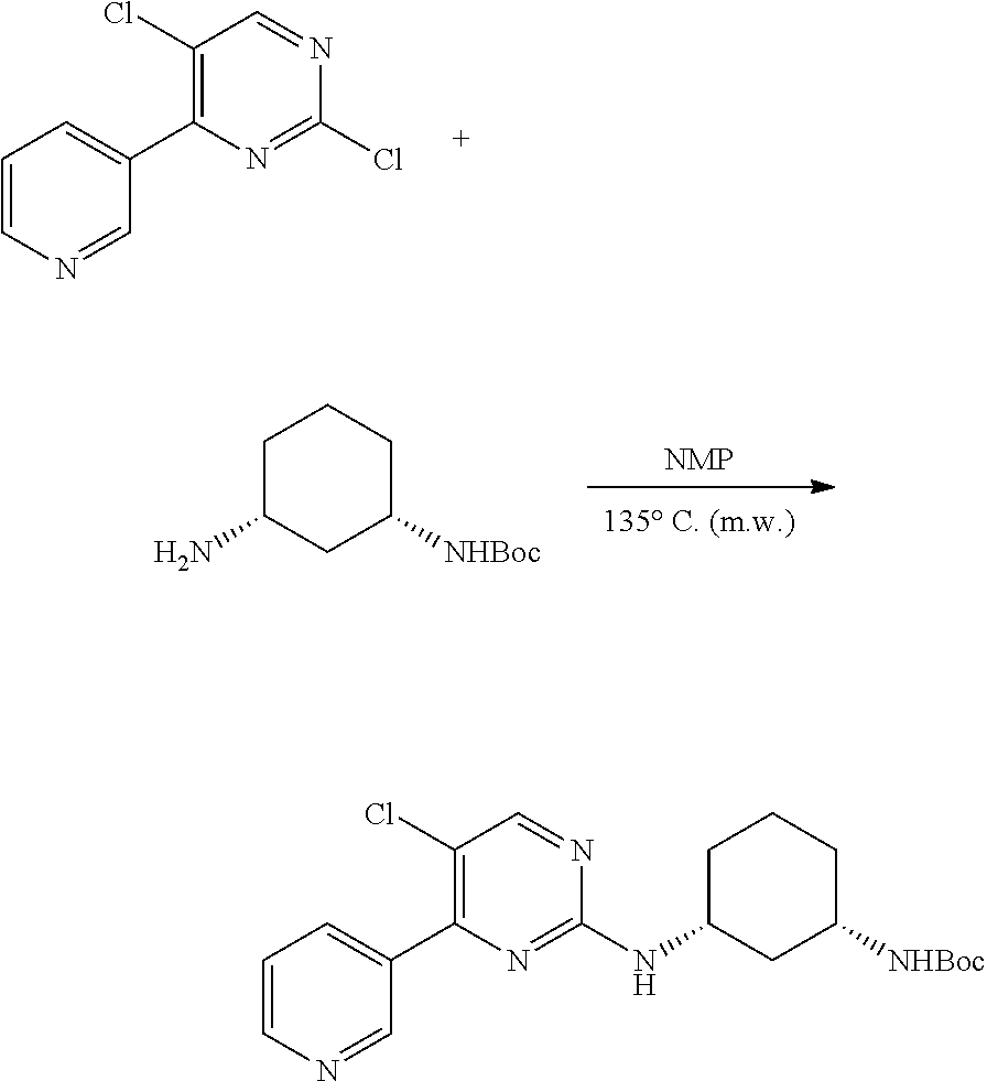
[NMP].C1C(N)CC([NHBoc])CC1.C1(Cl)=C(C2=CC=CN=C2)N=C(Cl)N=C1.C1(Cl)=C(C2=CC=CN=C2)N=C(NC2CCCC([NHBoc])C2)N=C1
